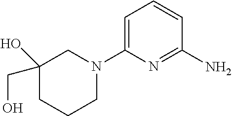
C1=C(N2CC(CO)(O)CCC2)N=C(N)C=C1
